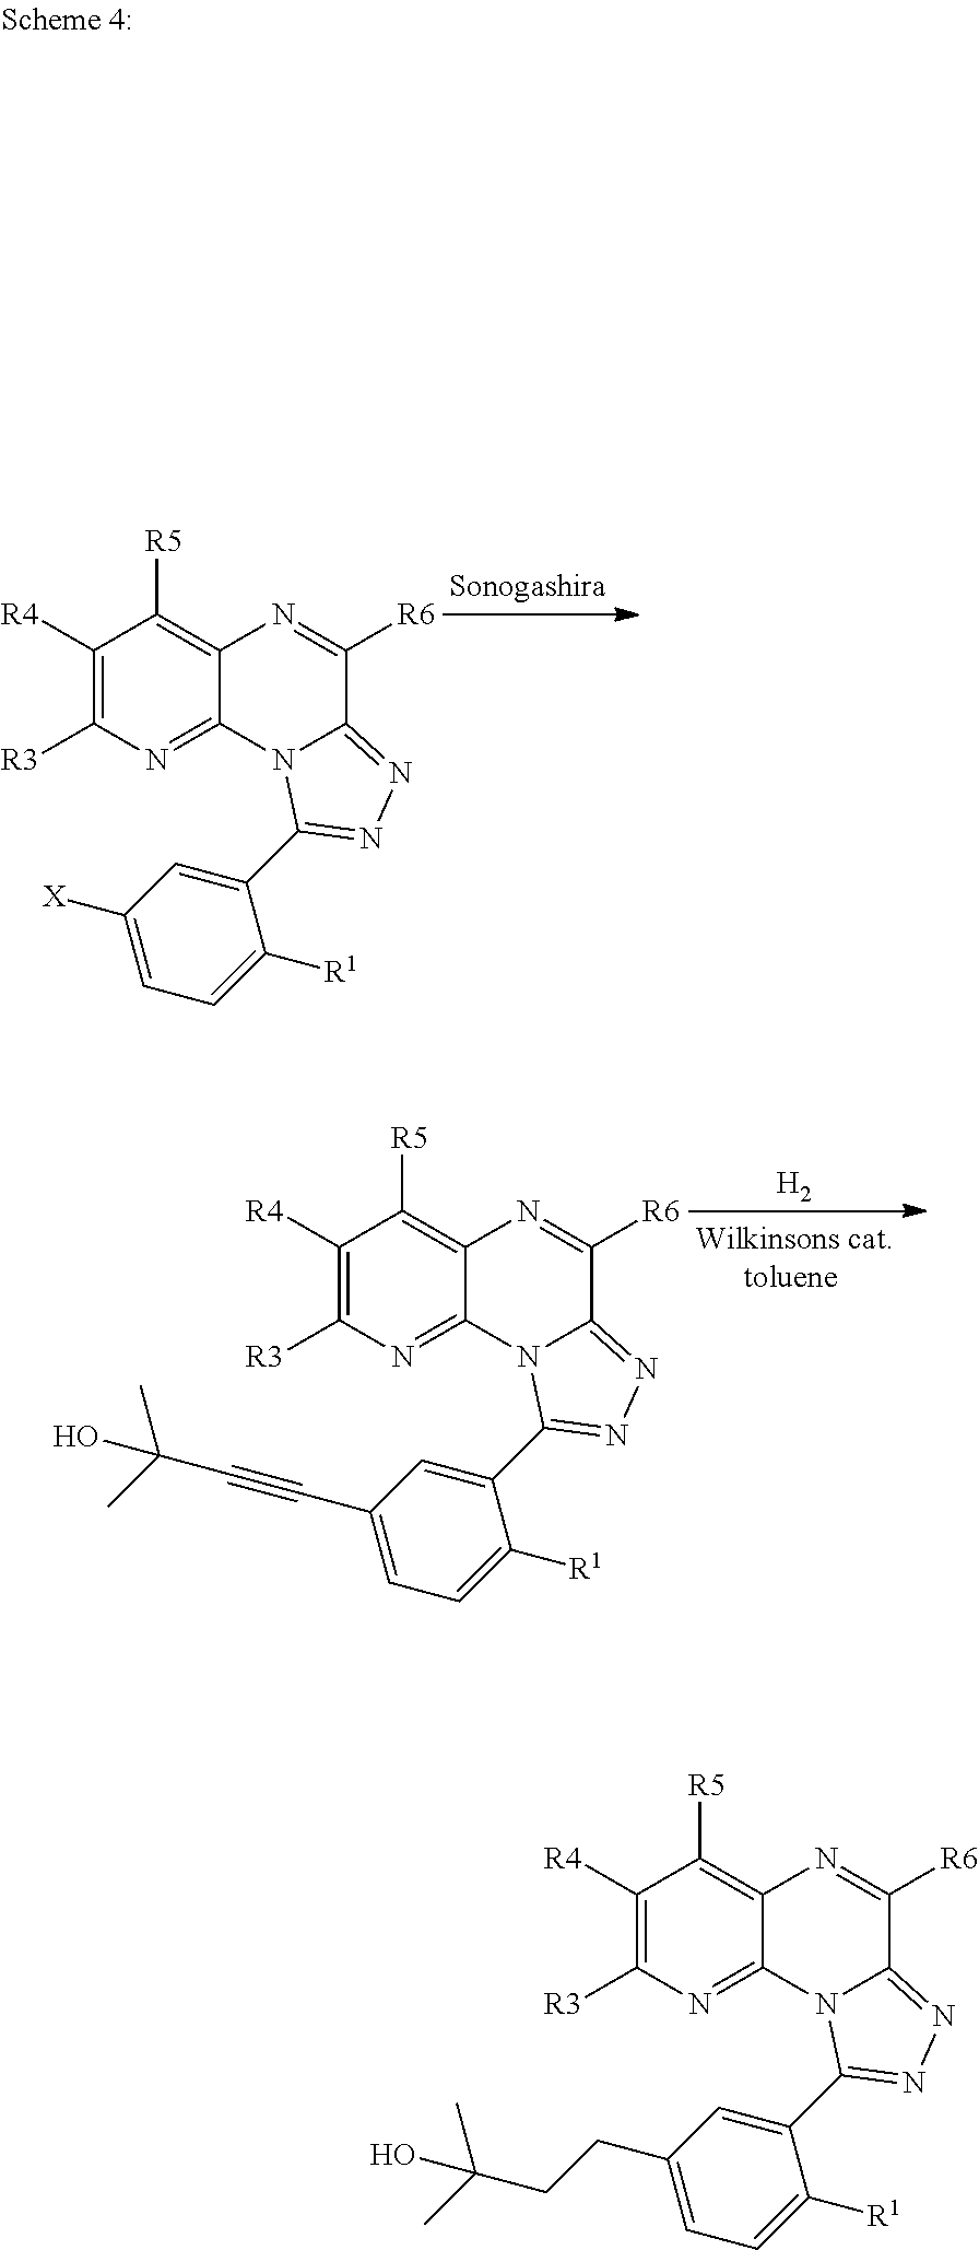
C1([R4])=C([R3])N=C2C(=C1[R5])N=C([R6])C1=NN=C(C3=CC([X])=CC=C3[R1])N21.[H2].C1([R4])=C([R3])N=C2C(=C1[R5])N=C([R6])C1=NN=C(C3=CC(C#CC(C)(C)O)=CC=C3[R1])N21.C1([R4])=C([R3])N=C2C(=C1[R5])N=C([R6])C1=NN=C(C3=CC(CCC(C)(C)O)=CC=C3[R1])N21
